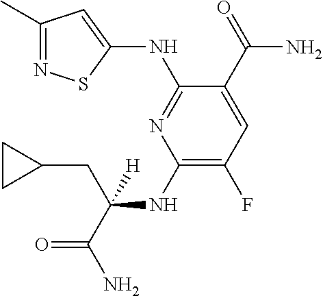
C1(NC(CC2CC2)(C(=O)N)[H])=C(F)C=C(C(=O)N)C(NC2=CC(C)=NS2)=N1
